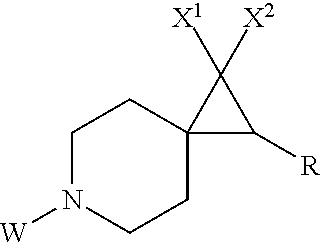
C1CC2(CCN1[W])C([R])C2([X2])[X1]
